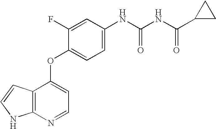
N(C1=CC=C(OC2=CC=NC3=C2C=CN3)C(F)=C1)C(NC(C1CC1)=O)=O
